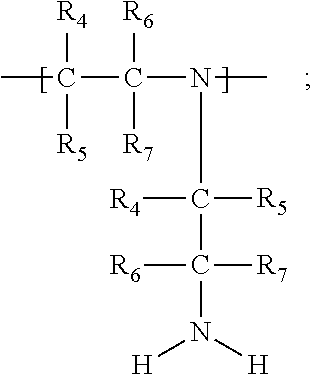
[R4]C(C)([R5])C([R6])([R7])N(C([R4])([R5])C([R6])([R7])N([H])[H])C
